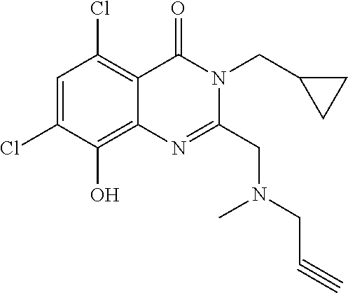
C1=C(Cl)C(O)=C2C(=C1Cl)C(=O)N(CC1CC1)C(CN(C)CC#C)=N2
